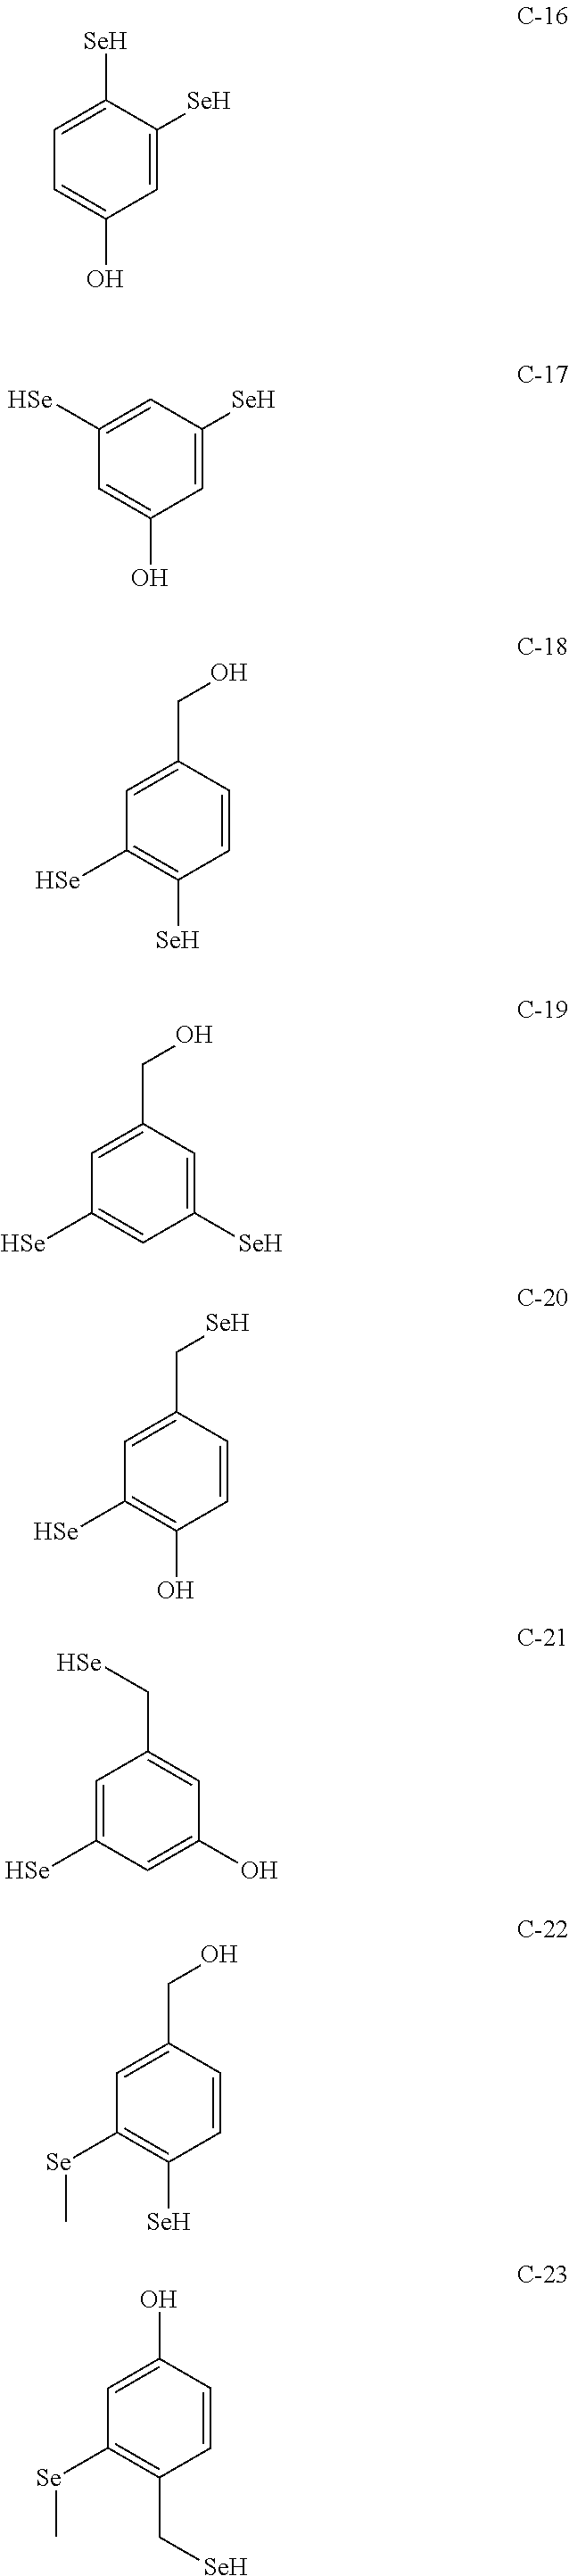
C1=C([Se])C([Se])=CC=C1O.C1=C([Se])C=C([Se])C=C1O.C1=CC(CO)=CC([Se])=C1[Se].C1([Se])=CC(CO)=CC([Se])=C1.C1=CC(C[Se])=CC([Se])=C1O.C1(O)=CC([Se])=CC(C[Se])=C1.C1=CC(CO)=CC([Se]C)=C1[Se].C1=CC(O)=CC([Se]C)=C1C[Se]
